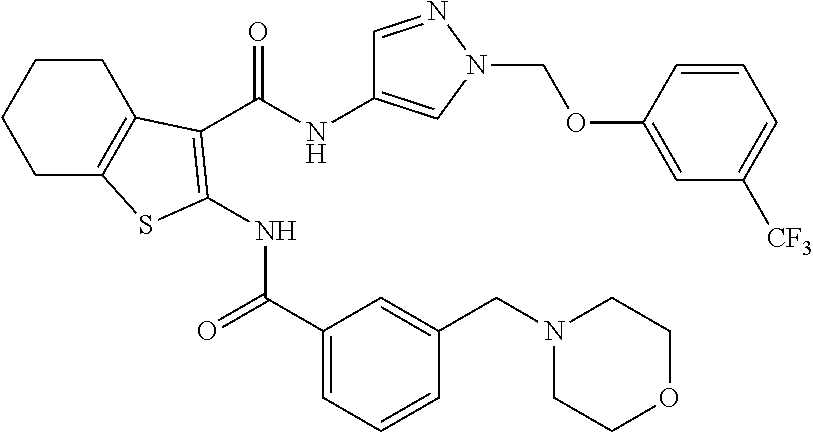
C1CC2=C(CC1)SC(NC(=O)C1=CC=CC(CN3CCOCC3)=C1)=C2C(NC1=CN(COC2=CC([CF3])=CC=C2)N=C1)=O
